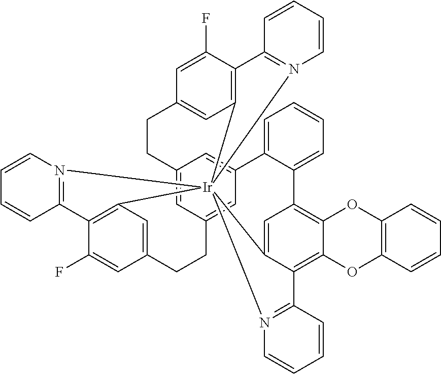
C12=CC3=CC(=C1)C1=CC=CC=C1C1=C4C(=C5C(=C1)[Ir]16(C7=C(C(F)=CC(=C7)CC3)C3=N1C=CC=C3)(C1=C(C(F)=CC(=C1)CC2)C1=N6C=CC=C1)N1=C5C=CC=C1)OC1=C(O4)C=CC=C1
